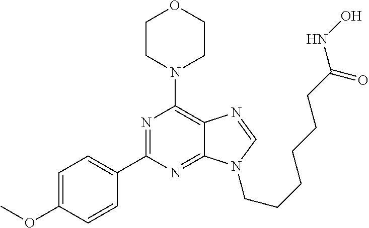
C1CN(C2=C3C(=NC(C4=CC=C(OC)C=C4)=N2)N(CCCCCCC(NO)=O)C=N3)CCO1
